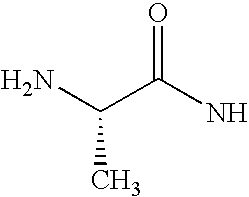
NC(C(N)=O)C
